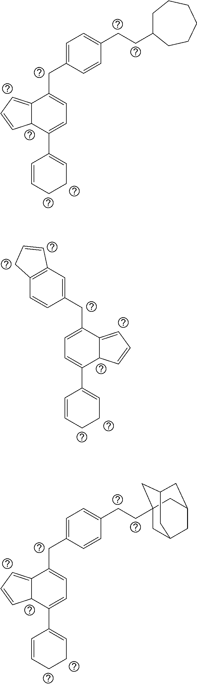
C(CC1CCCCCC1)C1=CC=C(CC2=CC=C(C3=CCCC=C3)C3C2=CC=C3)C=C1.C12=C(C=C(CC3=CC=C(C4=CCCC=C4)C4C3=CC=C4)C=C1)C=CC2.C(CC12CC3CC(CC(C1)C3)C2)C1=CC=C(CC2=CC=C(C3=CCCC=C3)C3C2=CC=C3)C=C1
